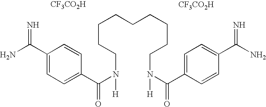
C1(C(N)=N)=CC=C(C(N(CCCCCCCCCN([H])C(C2=CC=C(C(N)=N)C=C2)=O)[H])=O)C=C1.[CF3CO2H].[CF3CO2H]
